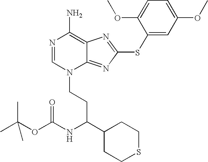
N1=CN(CCC(C2CCSCC2)NC(OC(C)(C)C)=O)C2=NC(SC3=CC(OC)=CC=C3OC)=NC2=C1N
